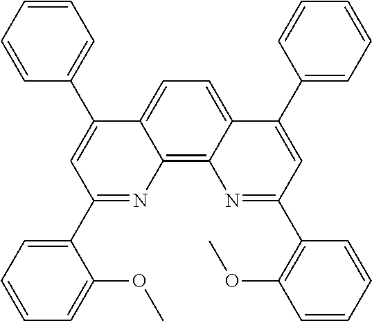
C12=C3C(=CC=C1C(C1=CC=CC=C1)=CC(C1=CC=CC=C1OC)=N2)C(C1=CC=CC=C1)=CC(C1=C(OC)C=CC=C1)=N3
